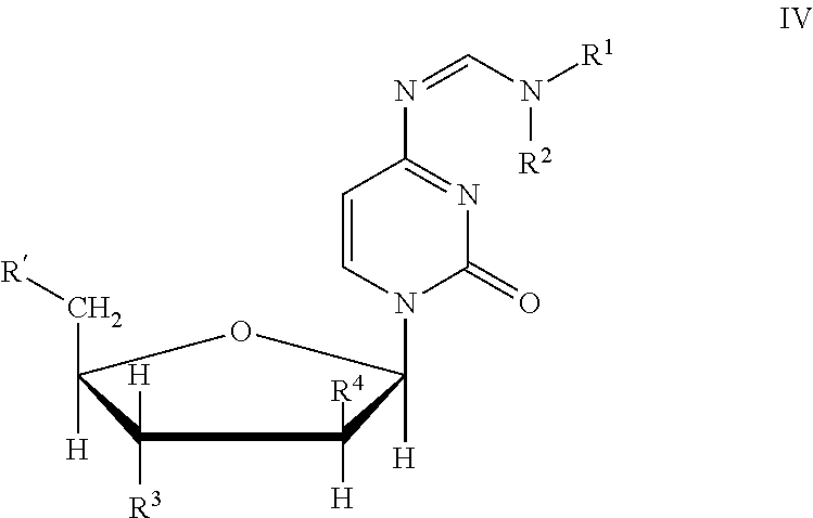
C1([R3])([H])C([H])(C[R])OC([H])(N2C=CC(N=CN([R1])[R2])=NC2=O)C1([H])[R4]
